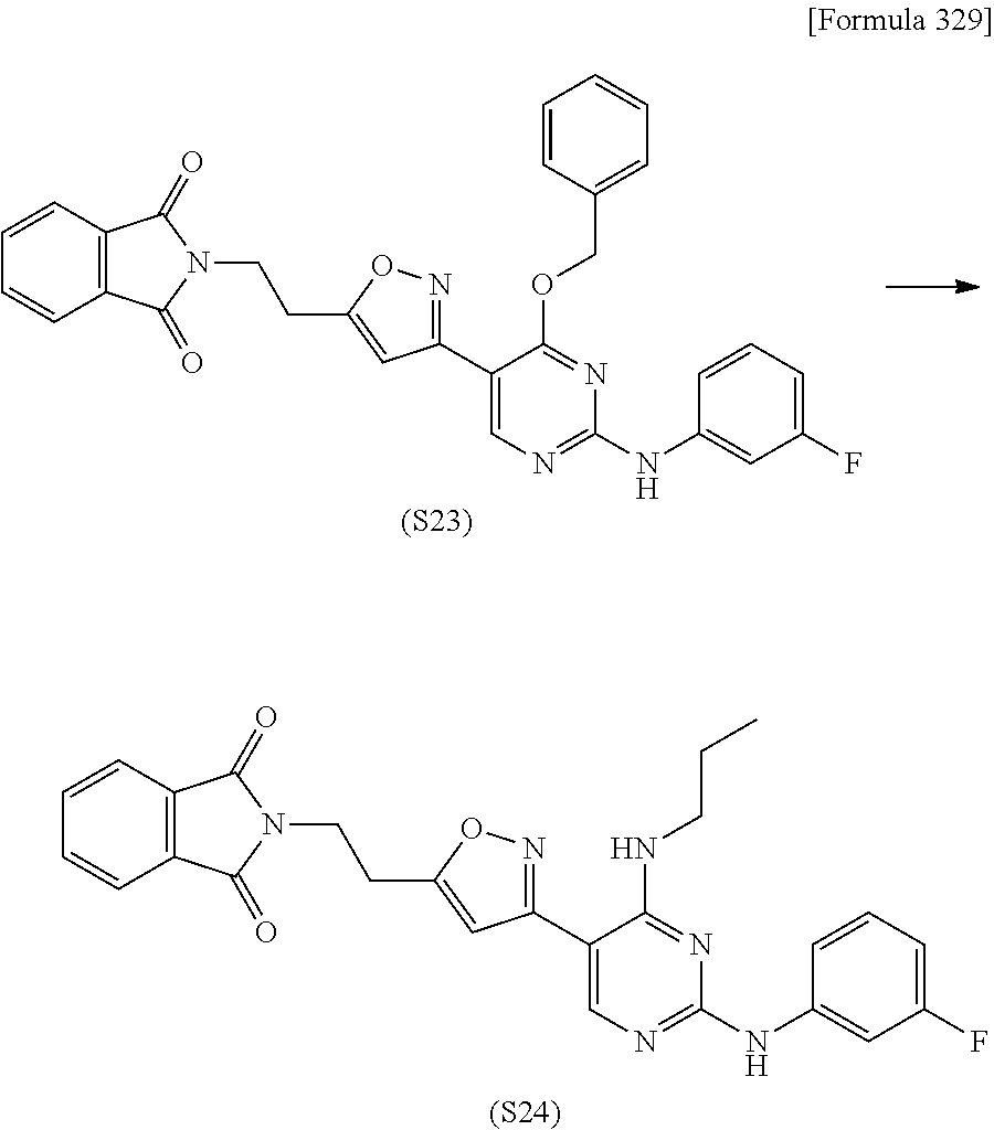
C1=CC(COC2=NC(NC3=CC(F)=CC=C3)=NC=C2C2=NOC(CCN3C(=O)C4=C(C3=O)C=CC=C4)=C2)=CC=C1.[(S23)].C(CNC1=NC(NC2=CC(F)=CC=C2)=NC=C1C1=NOC(CCN2C(=O)C3=C(C2=O)C=CC=C3)=C1)C.[(S24)]
